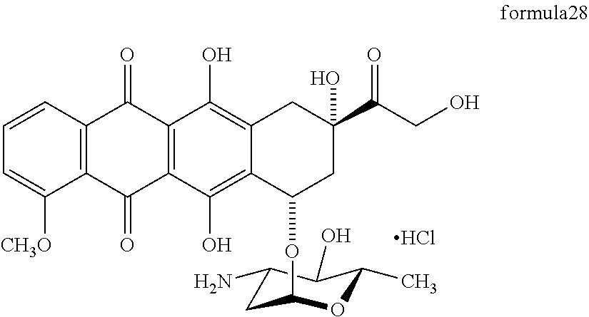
Cl.C12=C(C=CC=C1[CH3O])C(=O)C1=C(C2=O)C(O)=C2C(=C1O)CC(O)(C(CO)=O)CC2OC1CC(N)C(O)C(C)O1
